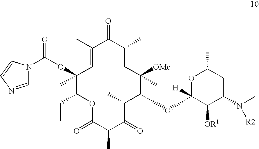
C1(C)=CC(C)(OC(N2C=NC=C2)=O)C(CC)OC(=O)C(C)C(=O)C(C)C(OC2([H])C([OR1])C(N(C)[R2])CC(C)O2)C([OMe])(C)CC(C)C1=O
